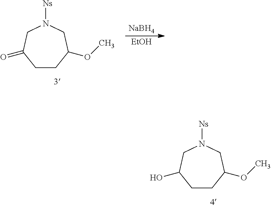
C1CC(OC)CN([Ns])CC1O.C1CC(OC)CN([Ns])CC1=O.[NaBH4].[EtOH]
